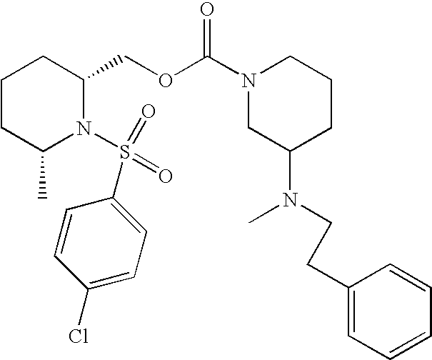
C1CC(C)N(S(=O)(=O)C2=CC=C(Cl)C=C2)C(COC(N2CC(N(C)CCC3=CC=CC=C3)CCC2)=O)C1
